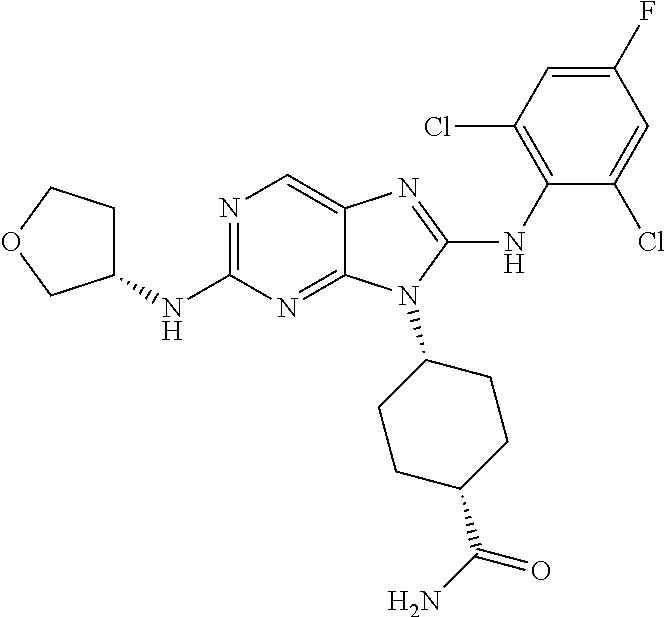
N1=C(NC2CCOC2)N=C2C(=C1)N=C(NC1=C(Cl)C=C(F)C=C1Cl)N2C1CCC(C(N)=O)CC1
